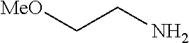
C(N)C[MeO]
